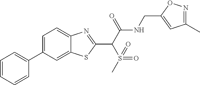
C1=C(C2=CC=CC=C2)C=C2C(=C1)N=C(C(C(NCC1=CC(C)=NO1)=O)S(=O)(=O)C)S2
